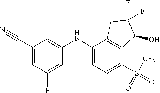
C1(NC2=CC(C#N)=CC(F)=C2)=CC=C(S(=O)(=O)[CF3])C2=C1CC(F)(F)C2O
